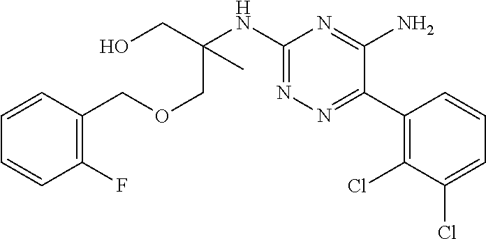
C1(NC(CO)(COCC2=C(F)C=CC=C2)C)=NN=C(C2=C(Cl)C(Cl)=CC=C2)C(N)=N1
